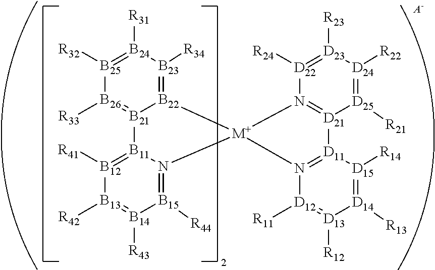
[B11]12=[B12]([R41])[B13]([R42])=[B14]([R43])[B15]([R44])=N1[M+]1(N3=[D11]([D21]4=N1[D22]([R24])=[D23]([R23])[D24]([R22])=[D25]4[R21])[D15]([R14])=[D14]([R13])[D13]([R12])=[D12]3[R11])[B22]1=[B23]([R34])[B24]([R31])=[B25]([R32])[B26]([R33])=[B21]21.[A-]
